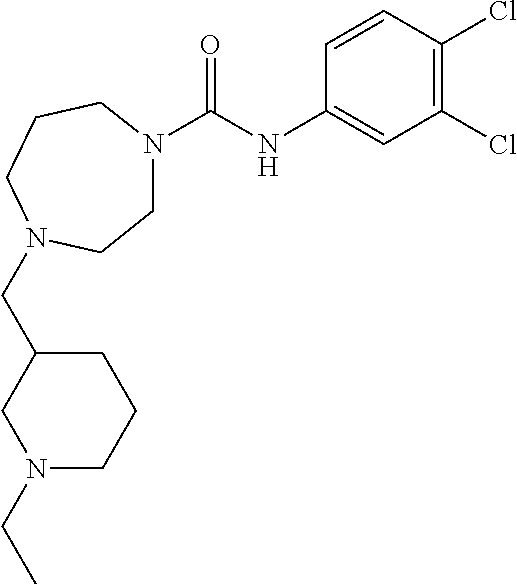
C1N(C(NC2=CC(Cl)=C(Cl)C=C2)=O)CCCN(CC2CCCN(CC)C2)C1
